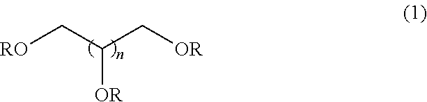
[RO]CC(C[OR])[OR]
